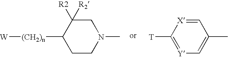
C1C([R2])([R2])C([(CH2)n][W])CCN1C.C1=[X]C([T])=[Y]C=C1C
